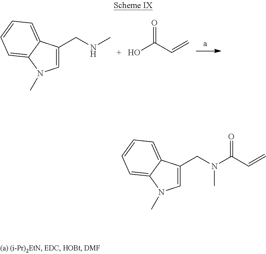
C1=C(CNC)C2=CC=CC=C2N1C.OC(C=C)=O.C1=C(CN(C(C=C)=O)C)C2=CC=CC=C2N1C
